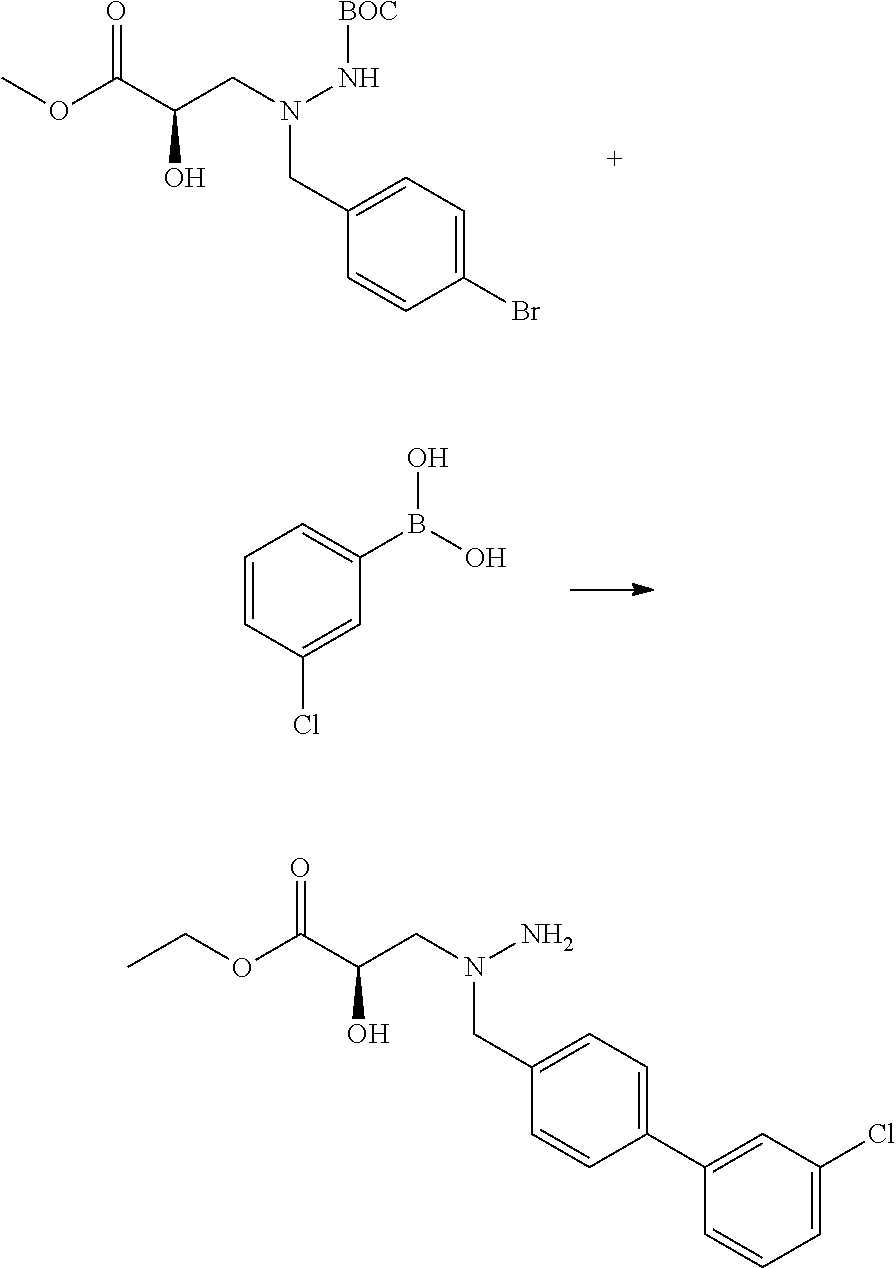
C1(Br)=CC=C(CN(CC(C(OC)=O)O)N[BOC])C=C1.C1=C(Cl)C=CC=C1B(O)O.C1(C2=CC(Cl)=CC=C2)=CC=C(CN(CC(C(OCC)=O)O)N)C=C1
